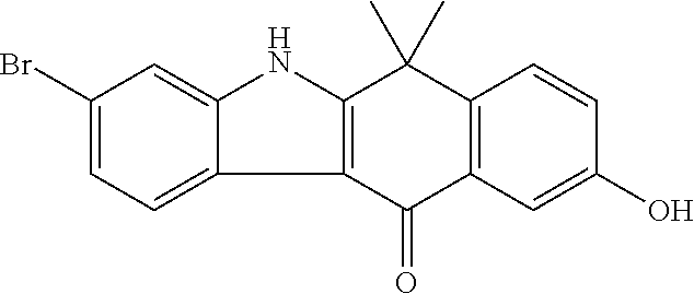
C12=C(C(=O)C3=C(C1(C)C)C=CC(O)=C3)C1=CC=C(Br)C=C1N2
